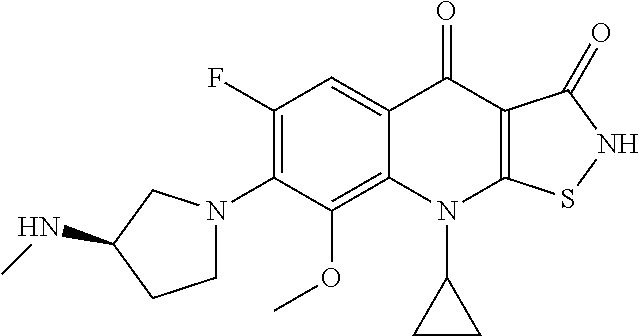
C12=C(OC)C(N3CCC(NC)C3)=C(F)C=C1C(=O)C1=C(N2C2CC2)SNC1=O
